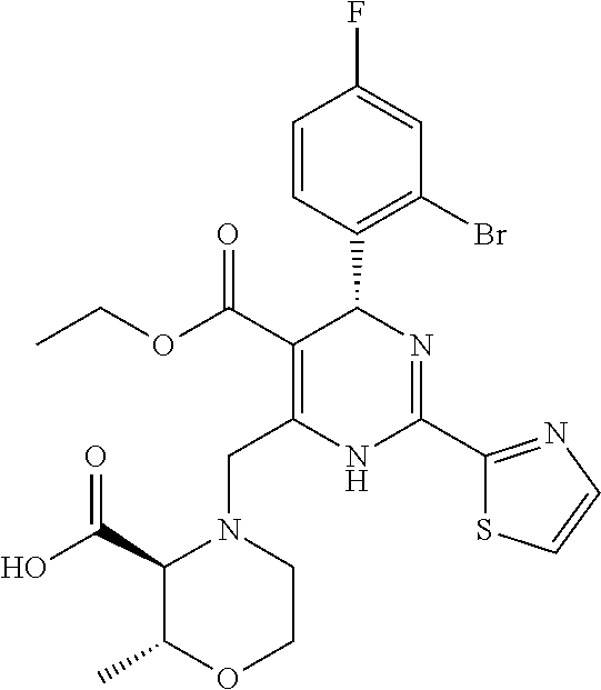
C1=CC(C2C(C(=O)OCC)=C(CN3C(C(O)=O)C(C)OCC3)NC(C3=NC=CS3)=N2)=C(Br)C=C1F
